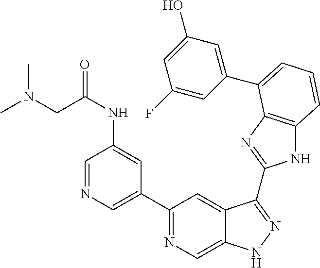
C1(C2=NC=C3C(=C2)C(C2=NC4=C(N2)C=CC=C4C2=CC(O)=CC(F)=C2)=NN3)=CN=CC(NC(=O)CN(C)C)=C1
